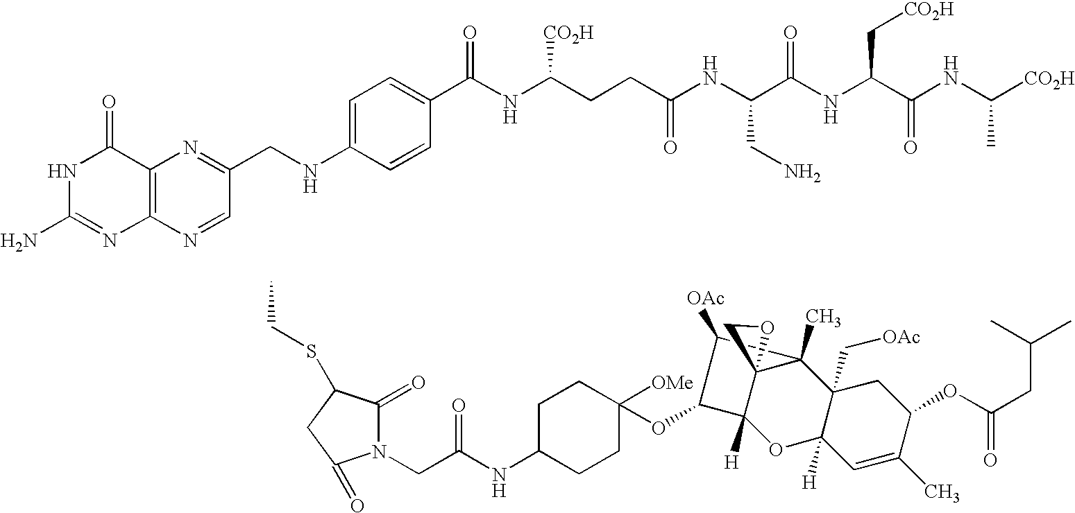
N1(CC(NC2CCC([OMe])(OC3C4([H])C5(C(C)(C3[OAc])C3(C[OAc])C([H])(O4)C=C(C)C(OC(CC(C)C)=O)C3)OC5)CC2)=O)C(=O)C(SCC)CC1=O.N1C(N)=NC2=C(C1=O)N=C(CNC1=CC=C(C(NC(CCC(=O)NC(C(NC(C[CO2H])C(=O)NC(C)[CO2H])=O)CN)[CO2H])=O)C=C1)C=N2
